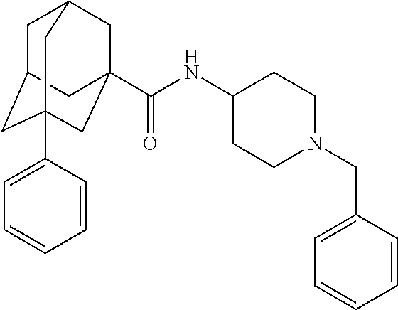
C1C2CC3(C4=CC=CC=C4)CC(C(NC4CCN(CC5=CC=CC=C5)CC4)=O)(CC1C3)C2
